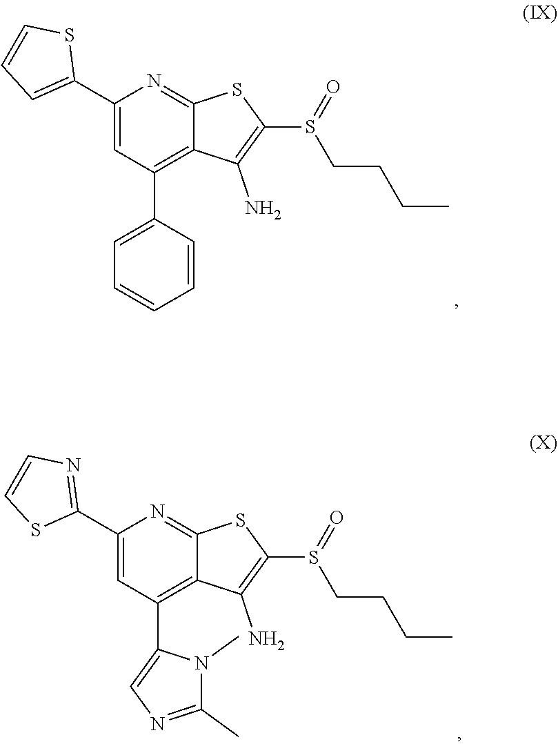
C1(C2=CC=CS2)=CC(C2=CC=CC=C2)=C2C(=N1)SC(S(=O)CCCC)=C2N.C1(C2=NC=CS2)=CC(C2=CN=C(C)N2C)=C2C(=N1)SC(S(=O)CCCC)=C2N
